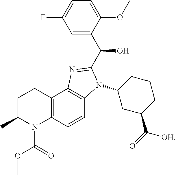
C12=C(C=CC3=C1N=C(C(O)C1=CC(F)=CC=C1OC)N3C1CC(C(=O)[OH])CCC1)N(C(=O)OC)C(C)CC2
